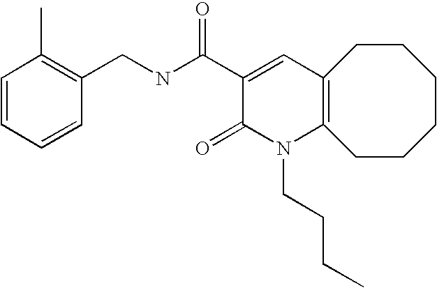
C1(CNC(C2=CC3=C(N(CCCC)C2=O)CCCCCC3)=O)=C(C)C=CC=C1
